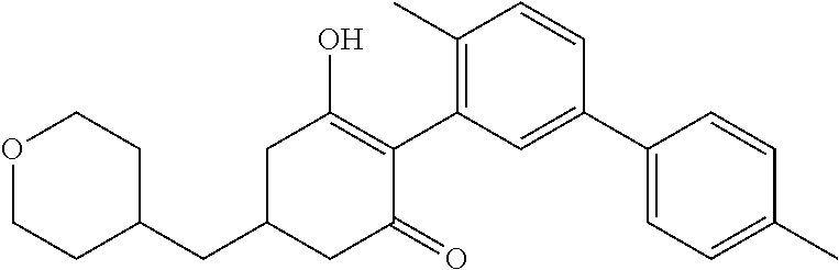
C1(CC2CC(=O)C(C3=C(C)C=CC(C4=CC=C(C)C=C4)=C3)=C(O)C2)CCOCC1
